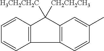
C1=CC2=C(C=C1)C1=C(C2([CH2CH2CH3])[H3CH2CH2C])C=C(C)C=C1
